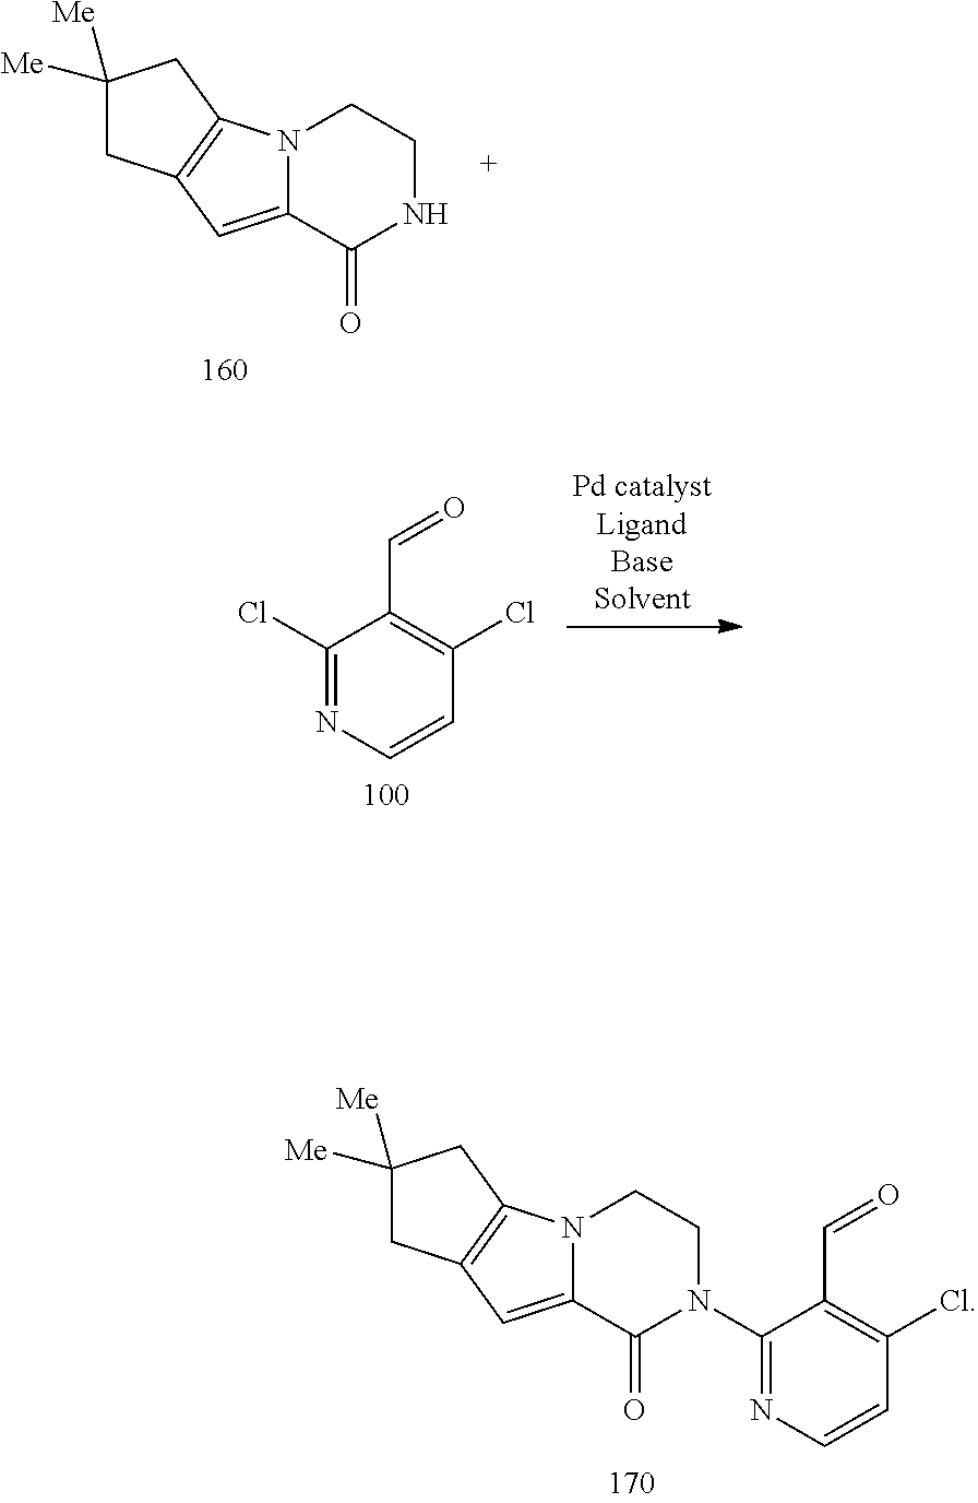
C1([Me])([Me])CC2=C(C1)N1C(=C2)C(=O)NCC1.ClC1=NC=CC(Cl)=C1C=O.C1([Me])([Me])CC2=C(C1)N1C(=C2)C(=O)N(C2=NC=CC(Cl)=C2C=O)CC1
